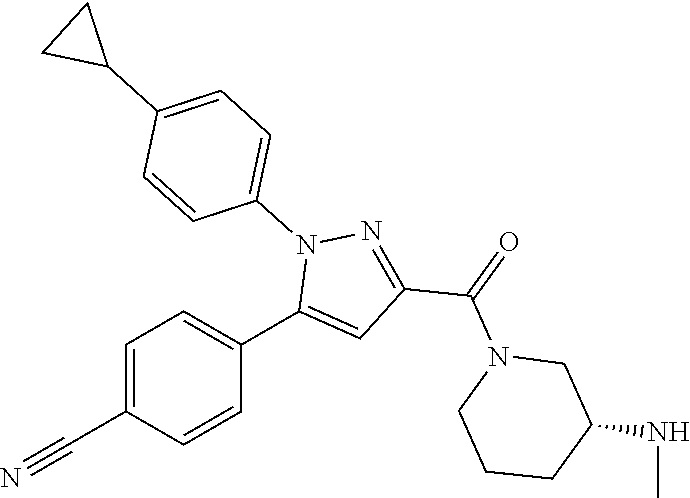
C1=C(C#N)C=CC(C2=CC(C(=O)N3CCCC(NC)C3)=NN2C2=CC=C(C3CC3)C=C2)=C1
